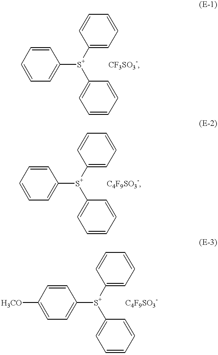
C1([S+](C2=CC=CC=C2)C2=CC=CC=C2)=CC=CC=C1.[CF3SO3-].C1([S+](C2=CC=CC=C2)C2=CC=CC=C2)=CC=CC=C1.[C4F9SO3-].C1([S+](C2=CC=CC=C2)C2=CC=C([H3CO])C=C2)=CC=CC=C1.[C4F9SO3-]
